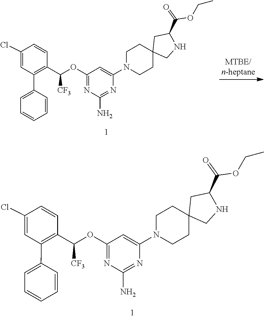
C1=C(Cl)C=CC(C([CF3])OC2=NC(N)=NC(N3CCC4(CC3)CNC(C(=O)OCC)C4)=C2)=C1C1=CC=CC=C1.C1=C(Cl)C=CC(C([CF3])OC2=NC(N)=NC(N3CCC4(CC3)CNC(C(=O)OCC)C4)=C2)=C1C1=CC=CC=C1
